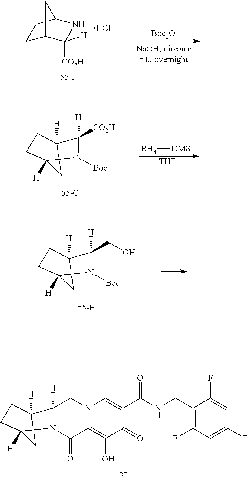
C1C2C([CO2H])([H])NC(C1)C2.Cl.[Boc2O].B[DMS].[THF].N1([Boc])C([CO2H])([H])C2([H])CCC1([H])C2.N1([Boc])C(CO)([H])C2([H])CCC1([H])C2.N12C([H])(C3([H])CCC1([H])C3)CN1C(=C(O)C(=O)C(C(NCC3=C(F)C=C(F)C=C3F)=O)=C1)C2=O
